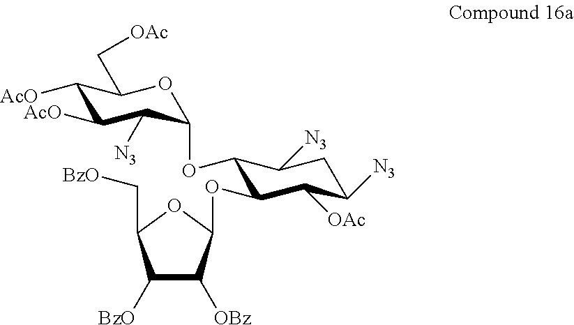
C1([BzO])C([OBz])C(OC2C(OC3C([N3])C([AcO])C([AcO])C(C[OAc])O3)C([N3])CC([N3])C2[OAc])OC1C[BzO]
